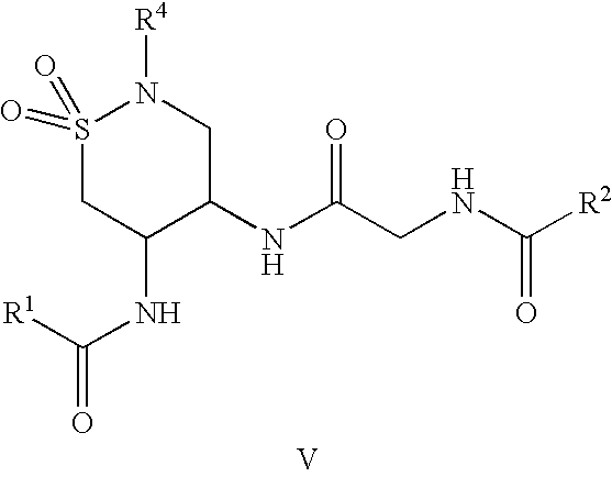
[V].N(C(CNC([R2])=O)=O)C1CN([R4])S(=O)(=O)CC1NC([R1])=O
